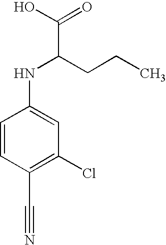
C1=CC(C#N)=C(Cl)C=C1NC(C(=O)O)CCC
